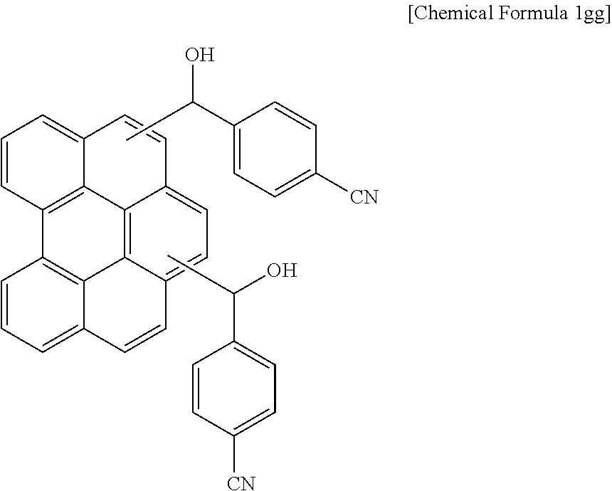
C1=CC=C2C3=C1C1=C4C5=C3C(=CC=C5C=CC4=CC=C1)C=C2.CC(O)C1=CC=C([CN])C=C1.CC(C1=CC=C([CN])C=C1)O
